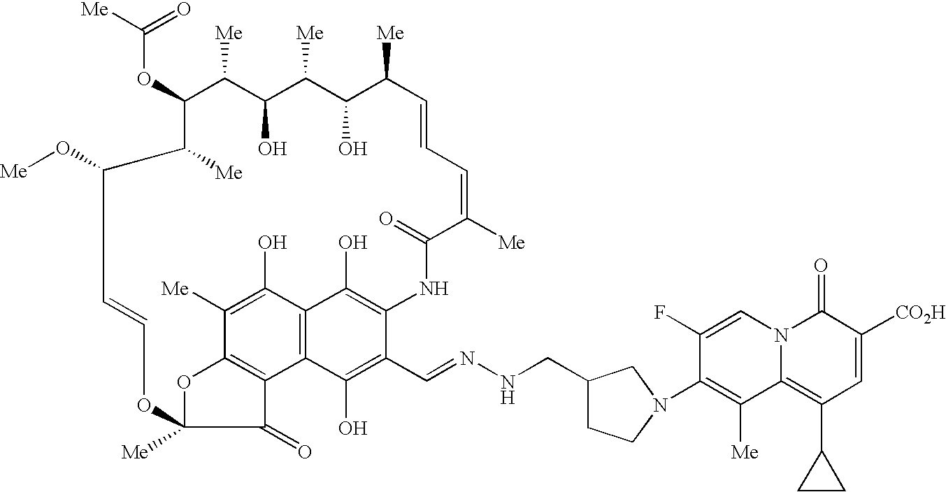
C(OC1C([Me])C(O[Me])C=COC2([Me])OC3=C(C4=C(C(O)=C(NC(=O)C([Me])=CC=CC([Me])C(O)C([Me])C(O)C1[Me])C(C=NNCC1CCN(C5=C([Me])C6=C(C7CC7)C=C([CO2H])C(=O)N6C=C5F)C1)=C4O)C(O)=C3[Me])C2=O)([Me])=O
